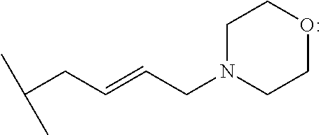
C1N(CC=CCC(C)C)CCOC1
